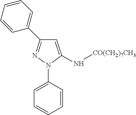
C1=C(NC[CO(CH2)7CH3])N(C2=CC=CC=C2)N=C1C1=CC=CC=C1
